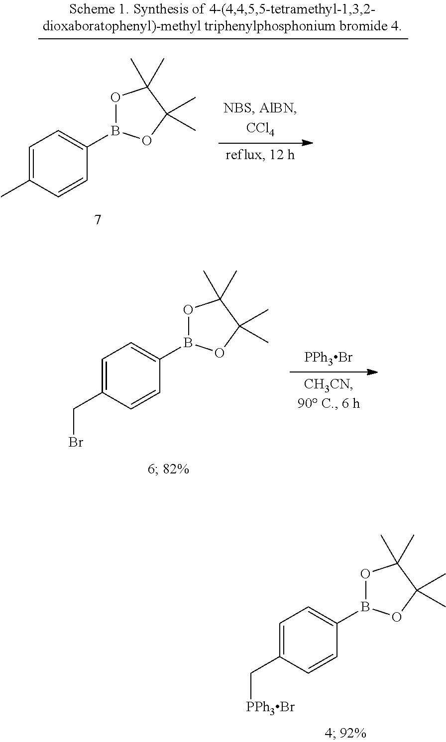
C1=C(C[PPh3Br])C=CC(B2OC(C)(C)C(C)(C)O2)=C1.C1=C(CBr)C=CC(B2OC(C)(C)C(C)(C)O2)=C1.C1=C(C)C=CC(B2OC(C)(C)C(C)(C)O2)=C1
